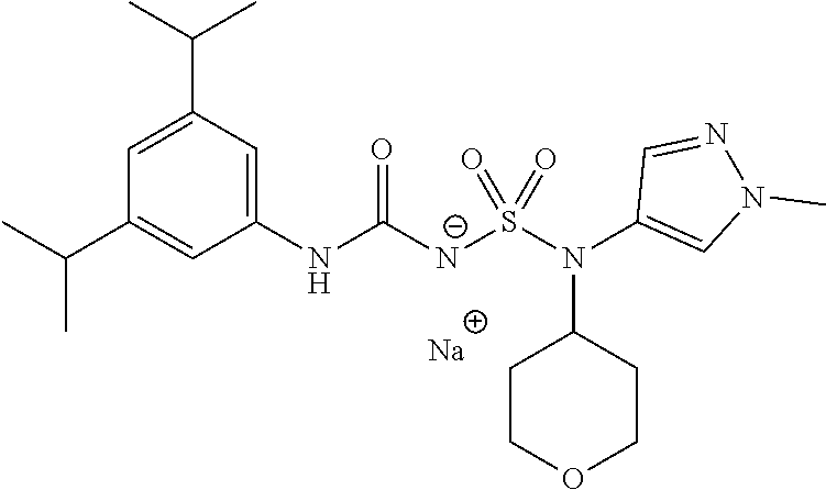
[Na].C1(NC([N-]S(N(C2=CN(C)N=C2)C2CCOCC2)(=O)=O)=O)=CC(C(C)C)=CC(C(C)C)=C1
